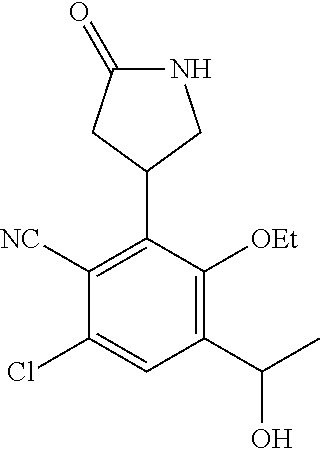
C1(C(C)O)=C([OEt])C(C2CNC(=O)C2)=C([NC])C(Cl)=C1
